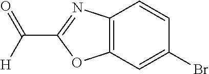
C12=C(C=C(Br)C=C1)OC(C([H])=O)=N2
